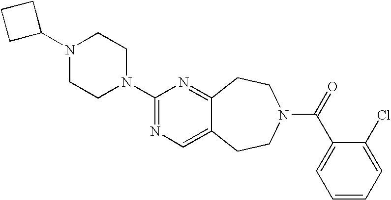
C1C(N2CCN(C3=NC=C4C(=N3)CCN(C(=O)C3=CC=CC=C3Cl)CC4)CC2)CC1
